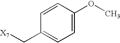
C1=CC(OC)=CC=C1C[X7]
